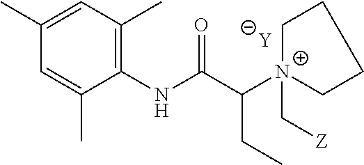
[Y].C1=C(C)C(NC(C([N+]2(C[Z])CCCC2)CC)=O)=C(C)C=C1C
